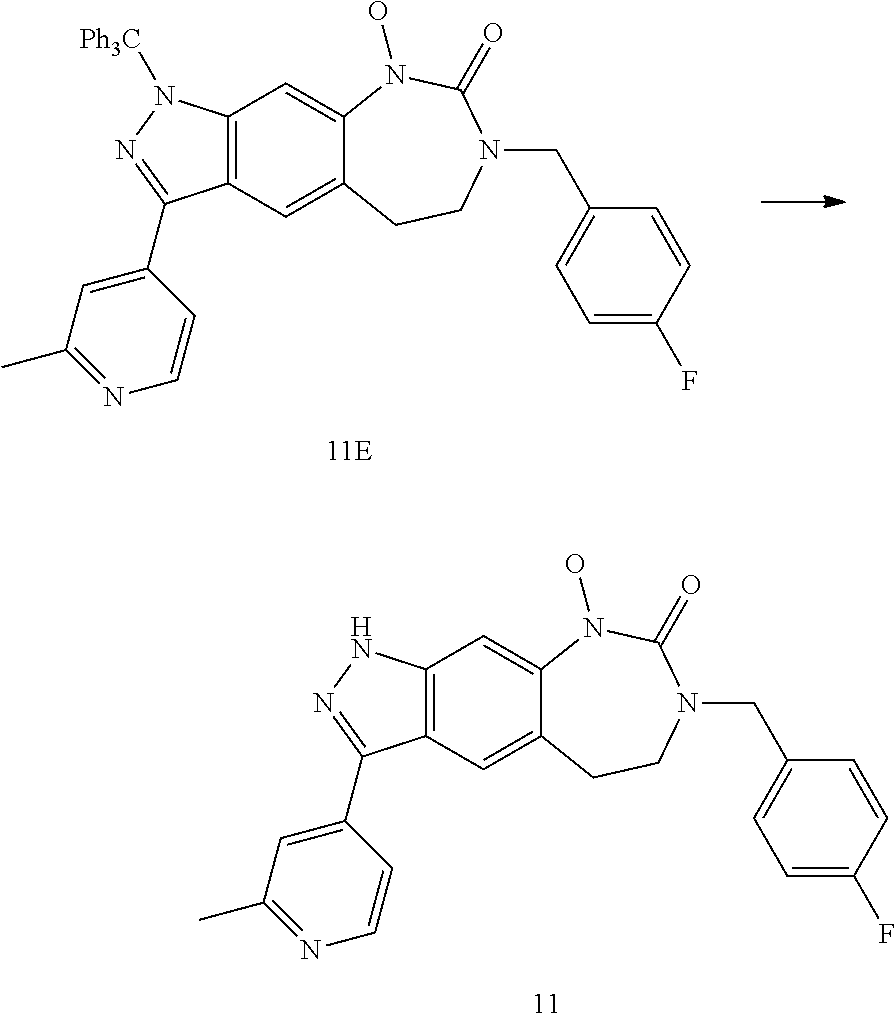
C12=C(C=C3C(=C1)N(O)C(=O)N(CC1=CC=C(F)C=C1)CC3)C(C1=CC(C)=NC=C1)=NN2[Ph3C].C12=C(C=C3C(=C1)N(O)C(=O)N(CC1=CC=C(F)C=C1)CC3)C(C1=CC(C)=NC=C1)=NN2
